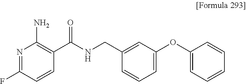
N1=C(F)C=CC(C(NCC2=CC(OC3=CC=CC=C3)=CC=C2)=O)=C1N
